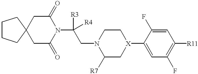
C12(CC(=O)N(C([R3])([R4])CN3C([R7])C[X](C4=CC(F)=C([R11])C=C4F)CC3)C(=O)C1)CCCC2
